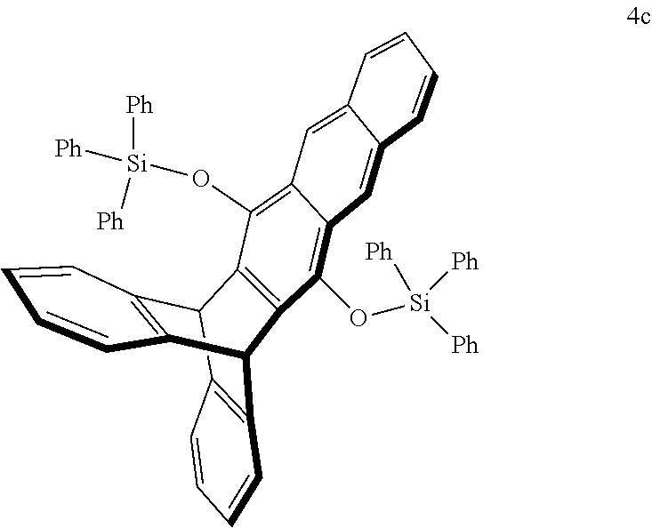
C12C3=C(C(C4=C1C=CC=C4)C1=C2C(O[Si]([Ph])([Ph])[Ph])=C2C(=C1O[Si]([Ph])([Ph])[Ph])C=C1C(=C2)C=CC=C1)C=CC=C3
